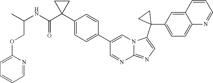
C1(C2(C(NC(C)COC3=CC=CC=N3)=O)CC2)=CC=C(C2=CN3C(=NC=C3C3(C4=CC=C5C(=C4)C=CC=N5)CC3)N=C2)C=C1
